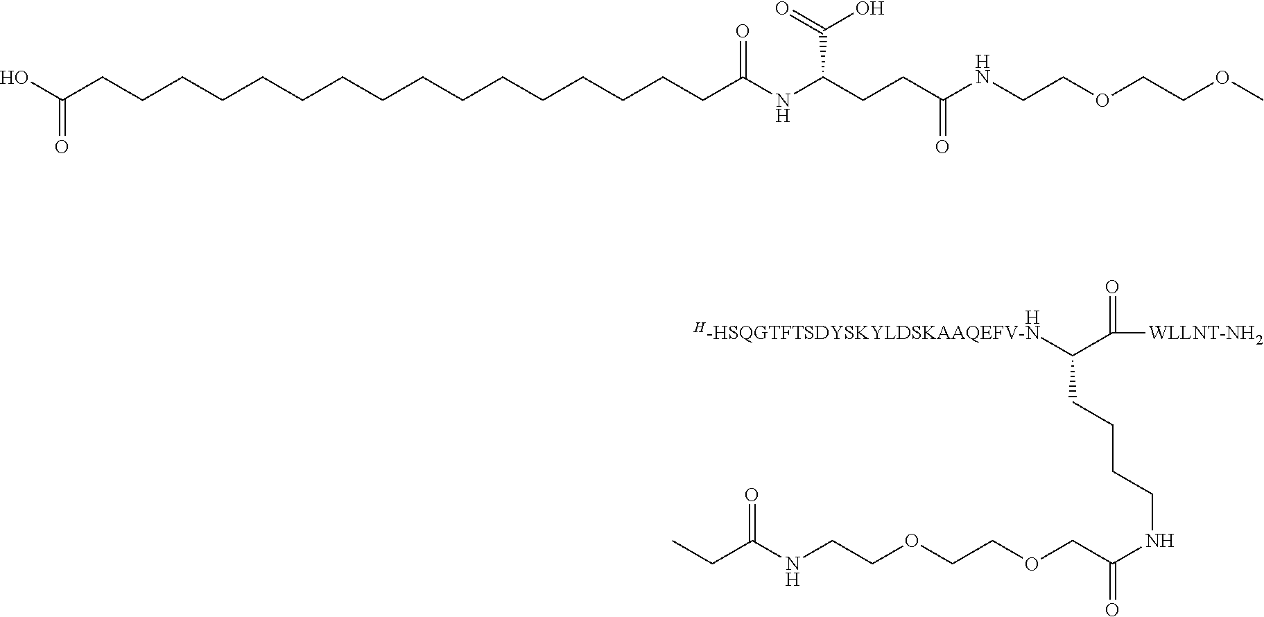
[H].C(NCCOCCOCC(=O)NCCCCC([H-HSQGTFTSDYSKYLDSKAAQEFV-N])C([WLLNT-NH2])=O)(=O)CC.C(CCCCCCC(NC(CCC(NCCOCCOC)=O)C(O)=O)=O)CCCCCCCCCC(O)=O
